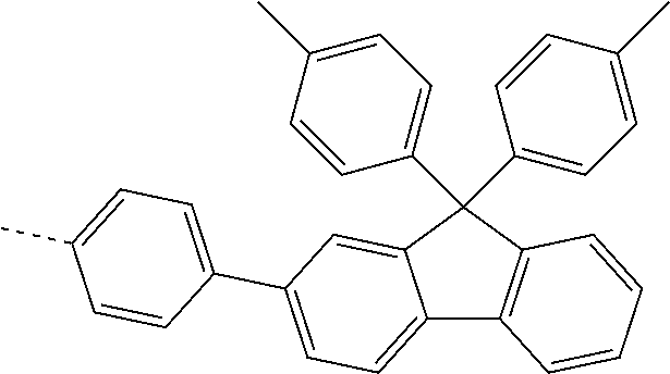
C12=CC=C(C3=CC=C(C)C=C3)C=C1C(C1=CC=C(C)C=C1)(C1=CC=C(C)C=C1)C1=C2C=CC=C1
